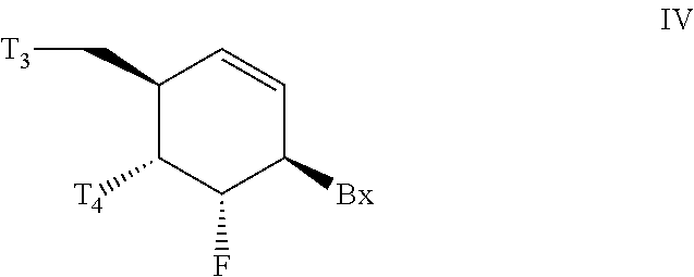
C1(C[T3])C([T4])C(F)C([Bx])C=C1
